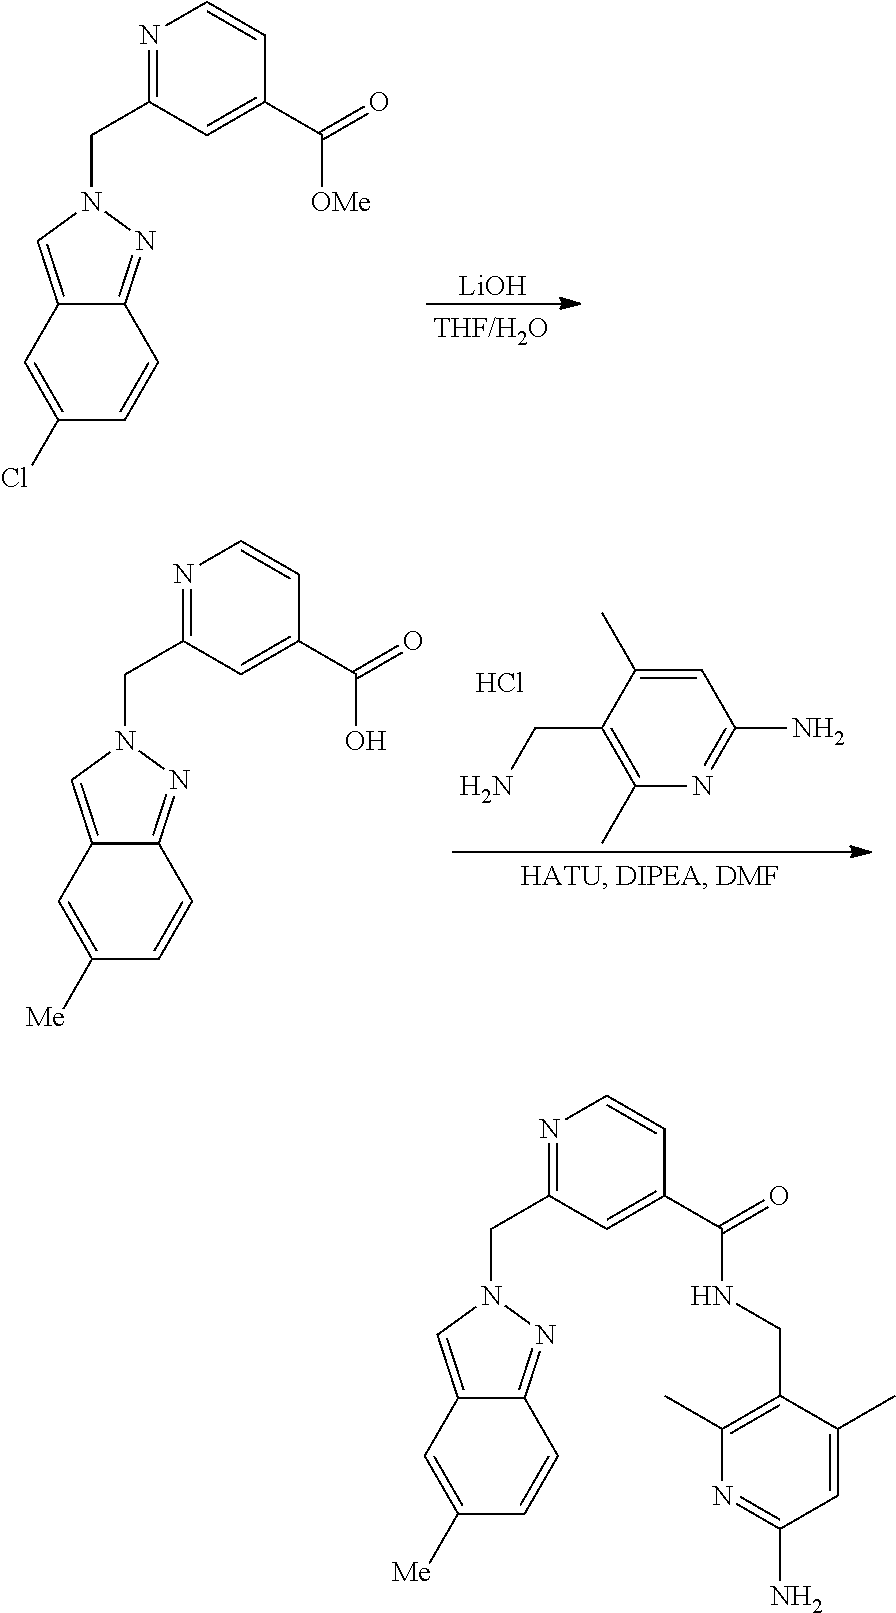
C12=NN(CC3=NC=CC(C(=O)[OMe])=C3)C=C1C=C(Cl)C=C2.[LiOH].C12=NN(CC3=NC=CC(C(=O)O)=C3)C=C1C=C([Me])C=C2.C1=C(C)C(CN)=C(C)N=C1N.Cl.C12=NN(CC3=NC=CC(C(=O)NCC4=C(C)N=C(N)C=C4C)=C3)C=C1C=C([Me])C=C2
